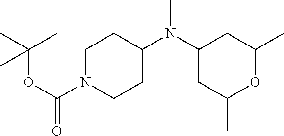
C1N(C(OC(C)(C)C)=O)CCC(N(C2CC(C)OC(C)C2)C)C1
